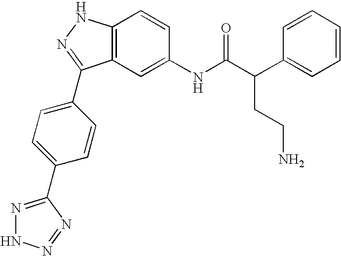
C12=C(C=C(NC(C(C3=CC=CC=C3)CCN)=O)C=C1)C(C1=CC=C(C3=NNN=N3)C=C1)=NN2
